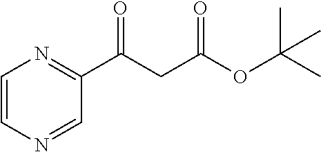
C1=CN=CC(C(CC(OC(C)(C)C)=O)=O)=N1
